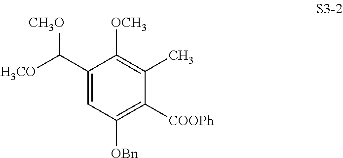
C1([OBn])=C([COOPh])C(C)=C([OCH3])C(C([H3CO])[CH3O])=C1
